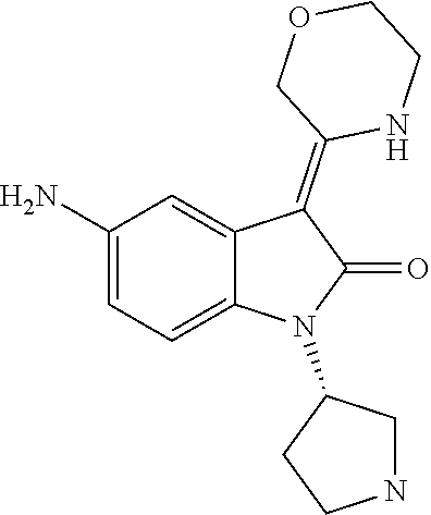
C1(N)=CC=C2C(=C1)C(=C1NCCOC1)C(=O)N2C1CCNC1
